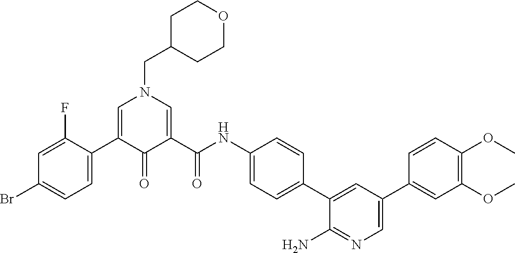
C1=C(C2=CC=C(Br)C=C2F)C(=O)C(C(NC2=CC=C(C3=CC(C4=CC(OC)=C(OC)C=C4)=CN=C3N)C=C2)=O)=CN1CC1CCOCC1
